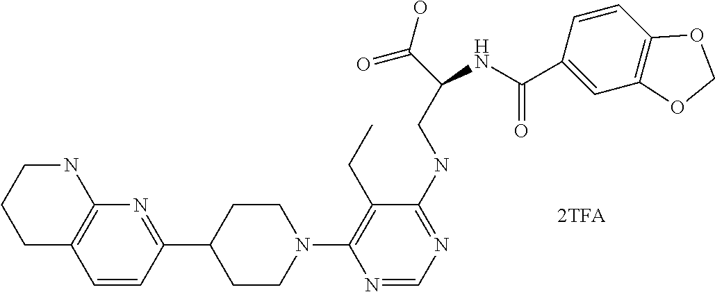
N1(C2=C(CC)C(NCC(C(=O)O)NC(=O)C3=CC4=C(C=C3)OCO4)=NC=N2)CCC(C2=NC3=C(C=C2)CCCN3)CC1
